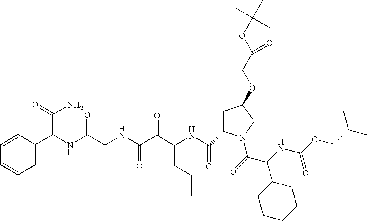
C(C(C)C)OC(NC(C(=O)N1CC(OCC(OC(C)(C)C)=O)CC1C(NC(C(C(NCC(NC(C(N)=O)C1=CC=CC=C1)=O)=O)=O)CCC)=O)C1CCCCC1)=O
